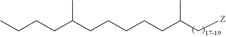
C(C(C[Z])C)CCCCC(CCCC)C
